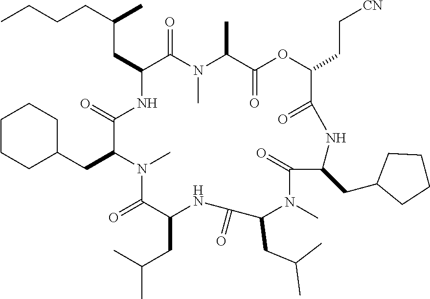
CCCCC(C)CC1NC(=O)C(CC2CCCCC2)N(C)C(=O)C(CC(C)C)NC(=O)C(CC(C)C)N(C)C(=O)C(CC2CCCC2)NC(=O)C(CC[CN])OC(=O)C(C)N(C)C1=O
